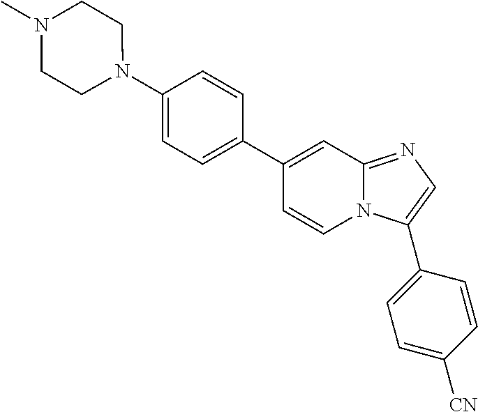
C1(C2=CC=C(N3CCN(C)CC3)C=C2)=CC2=NC=C(C3=CC=C([CN])C=C3)N2C=C1
